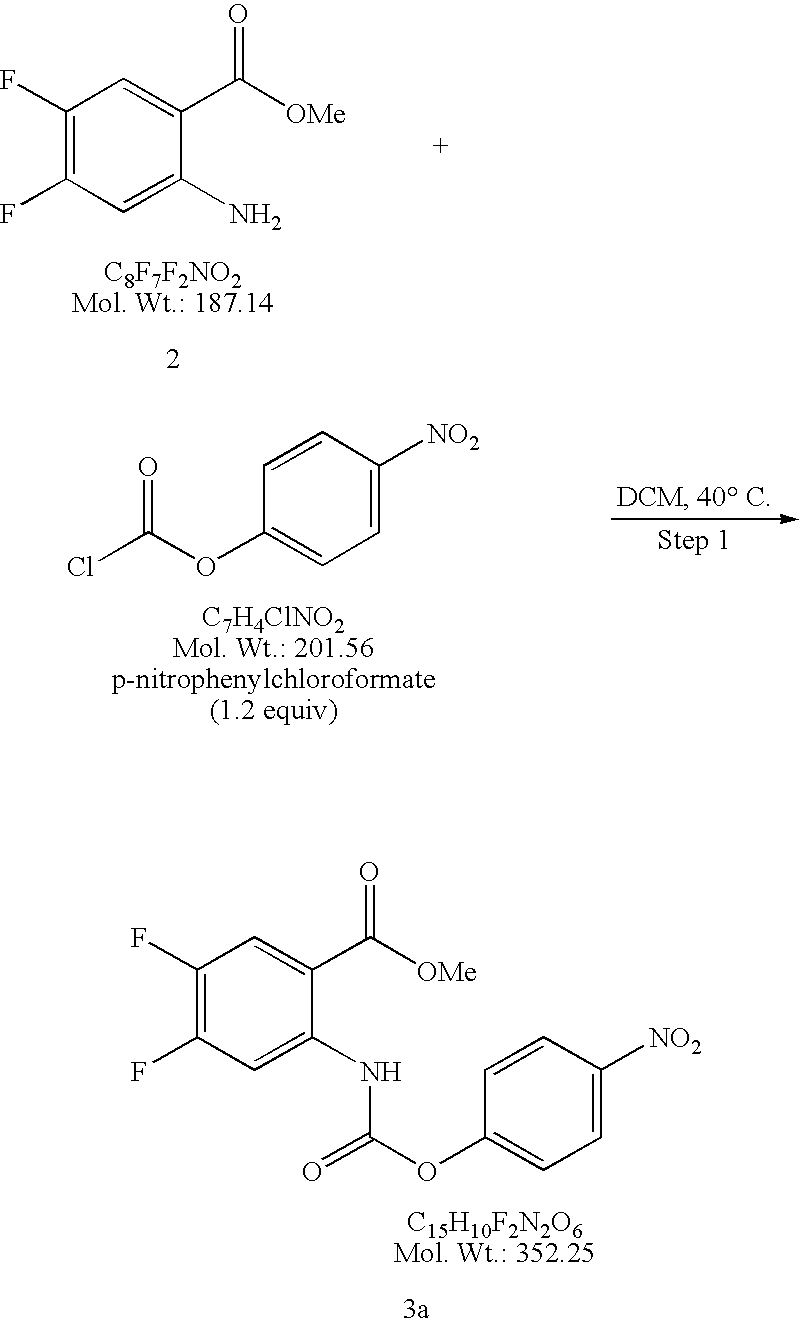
C1(F)=C(F)C=C(N)C(C([OMe])=O)=C1.C1=C([NO2])C=CC(OC(=O)Cl)=C1.C1=C([NO2])C=CC(OC(NC2=CC(F)=C(F)C=C2C([OMe])=O)=O)=C1
